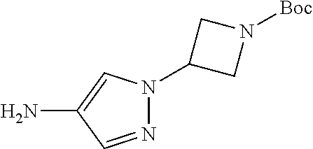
N1=CC(N)=CN1C1CN([Boc])C1
